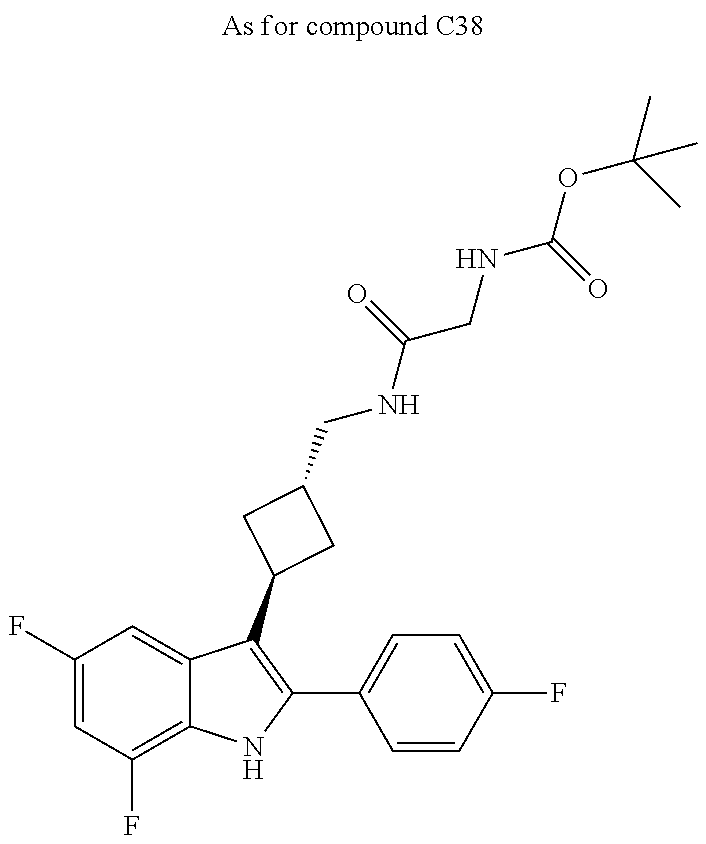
C1(F)=CC(F)=C2C(=C1)C(C1CC(CNC(CNC(OC(C)(C)C)=O)=O)C1)=C(C1=CC=C(F)C=C1)N2
